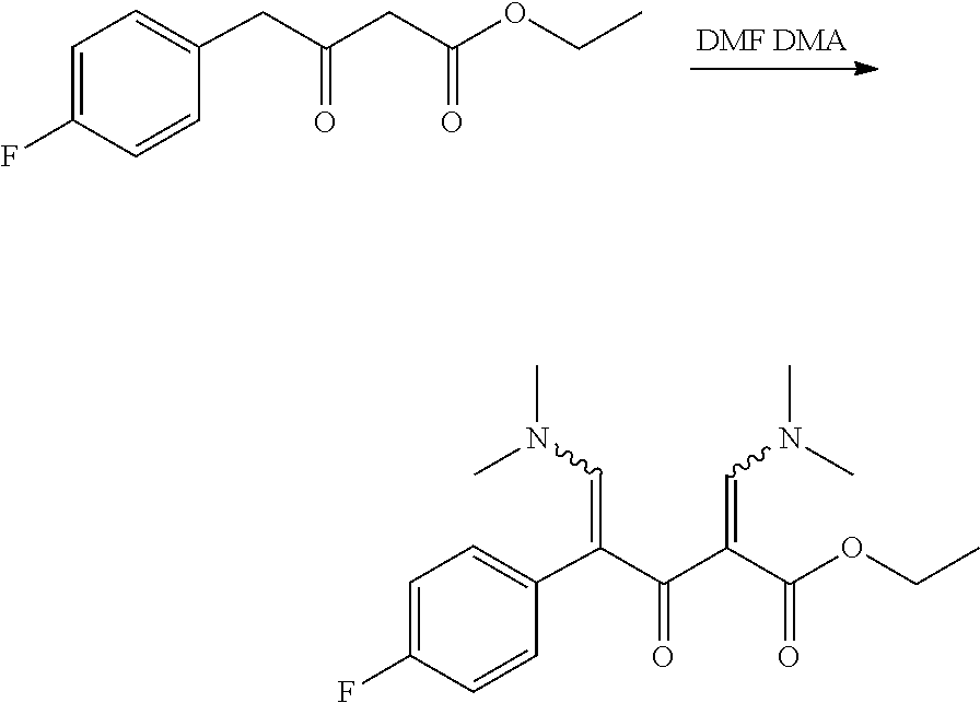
CCOC(CC(CC1=CC=C(F)C=C1)=O)=O.CCOC(C(C(C(C1=CC=C(F)C=C1)=CN(C)C)=O)=CN(C)C)=O
